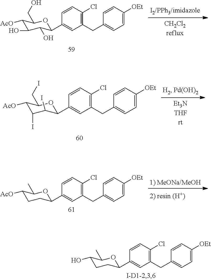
C1CC(C2=CC(CC3=CC=C([OEt])C=C3)=C(Cl)C=C2)OC(C)C1O.C1(O)C(O)C(C2=CC(CC3=CC=C([OEt])C=C3)=C(Cl)C=C2)OC(CO)C1[AcO].C1(I)C(I)C(C2=CC(CC3=CC=C([OEt])C=C3)=C(Cl)C=C2)OC(CI)C1[AcO].C1CC(C2=CC(CC3=CC=C([OEt])C=C3)=C(Cl)C=C2)OC(C)C1[AcO]
